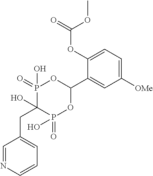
C1([OMe])=CC=C(OC(=O)OC)C(C2OP(=O)(O)C(O)(CC3=CC=CN=C3)P(=O)(O)O2)=C1
